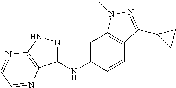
C1(NC2=CC3=C(C=C2)C(C2CC2)=NN3C)=NNC2=C1N=CC=N2
